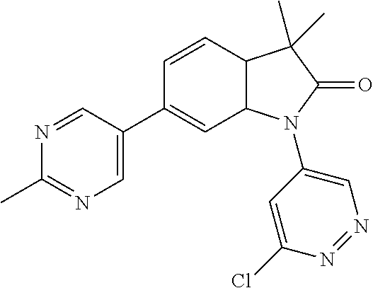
C1=CC2C(C=C1C1=CN=C(C)N=C1)N(C1=CN=NC(Cl)=C1)C(=O)C2(C)C
